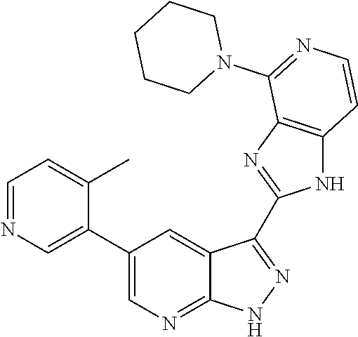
C1=NC=C(C2=CN=C3C(=C2)C(C2=NC4=C(N2)C=CN=C4N2CCCCC2)=NN3)C(C)=C1
